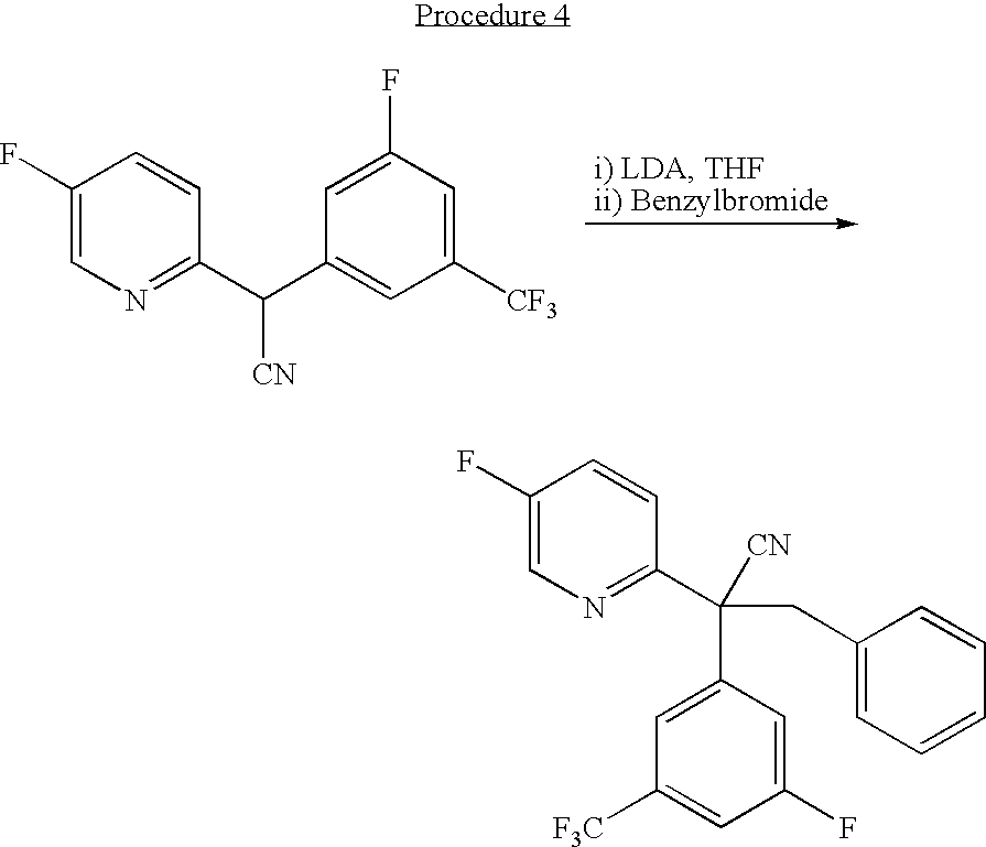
C1(F)=CN=C(C(C2=CC([CF3])=CC(F)=C2)[CN])C=C1.C1(F)=CN=C(C(CC2=CC=CC=C2)(C2=CC([F3C])=CC(F)=C2)[CN])C=C1
